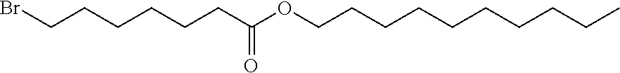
C(=O)(CCCCCCBr)OCCCCCCCCCC
